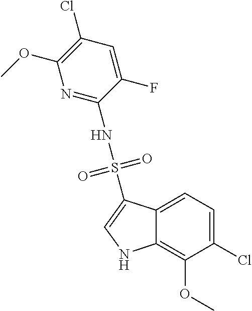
FC1=CC(Cl)=C(OC)N=C1NS(C1=CNC2=C(OC)C(Cl)=CC=C12)(=O)=O
